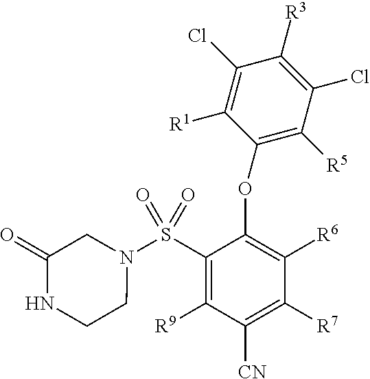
C1(S(N2CC(=O)NCC2)(=O)=O)=C([R9])C([CN])=C([R7])C([R6])=C1OC1=C([R5])C(Cl)=C([R3])C(Cl)=C1[R1]
